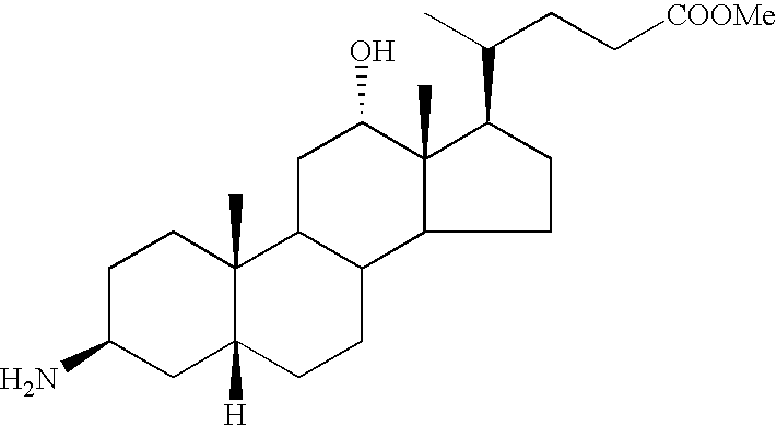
C1C(N)CC2([H])C(C)(C1)C1C(CC2)C2CCC(C(C)CC[COOMe])C2(C)C(O)C1
